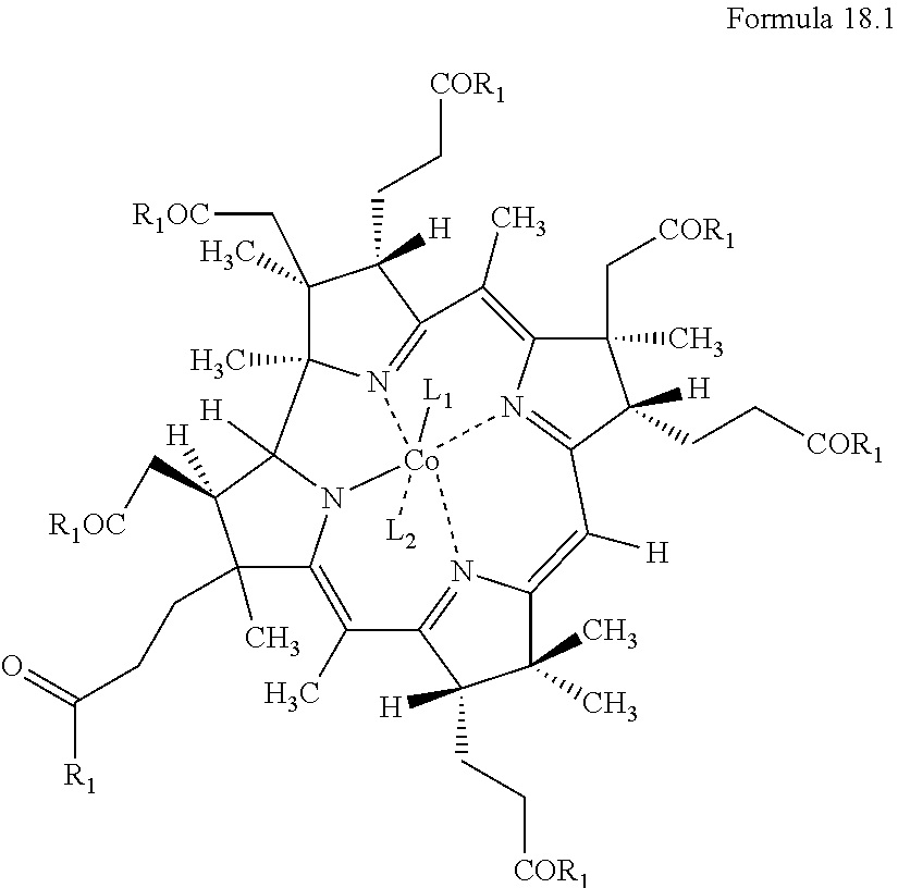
C1(C)(CCC(=O)[R1])C2=C(C)C3=N4C(=C([H])C5=N6C(=C(C)C7=N8C(C)(C([H])(N2[Co]468([L1])[L2])C1([H])C[R1OC])C(C[R1OC])(C)C7([H])CC[COR1])C(C)(C[COR1])C5(CC[COR1])[H])C(C)(C)C3(CC[COR1])[H]
